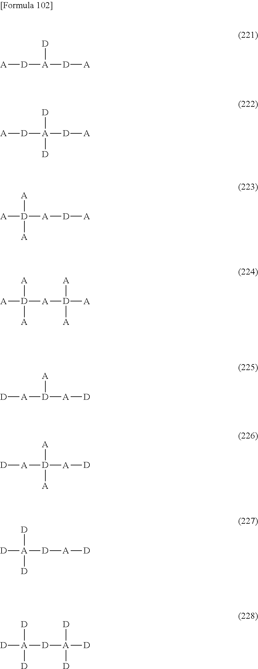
[A][D][A]([D])[D][A].[A][D][A]([D])([D][A])[D].[A][D]([A][D][A])([A])[A].[A][D]([A][D]([A])([A])[A])([A])[A].[D][A][D]([A])[A][D].[D][A][D]([A])([A][D])[A].[D][A]([D][A][D])([D])[D].[D][A]([D][A]([D])([D])[D])([D])[D]
